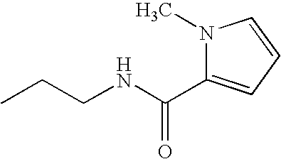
CCCNC(=O)C1=CC=CN1C
